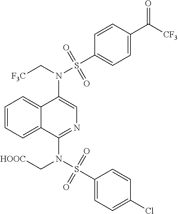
N(C1=CN=C(N(S(C2=CC=C(Cl)C=C2)(=O)=O)C[HOOC])C2=CC=CC=C12)(C[F3C])S(C1=CC=C(C(=O)[CF3])C=C1)(=O)=O
